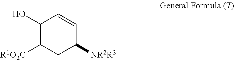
C1([R1O2C])CC([NR2R3])C=CC1O
